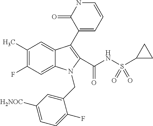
C12=CC(F)=C(C)C=C1C(C1=CC=CNC1=O)=C(C(=O)NS(=O)(C1CC1)=O)N2CC1=CC([H2NOC])=CC=C1F
